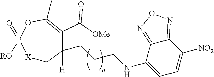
[X]1CC([H])(CCCNC2=CC=C([NO2])C3=NON=C23)C(C([OMe])=O)=C(C)OP1(=O)[RO]
